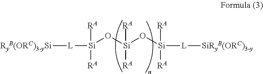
[Si](O[Si](O[Si]([RA])([RA])[L][SiRyB(ORC)3-y])([RA])[RA])([RA])([RA])[L][RyB(ORC)3-ySi]
